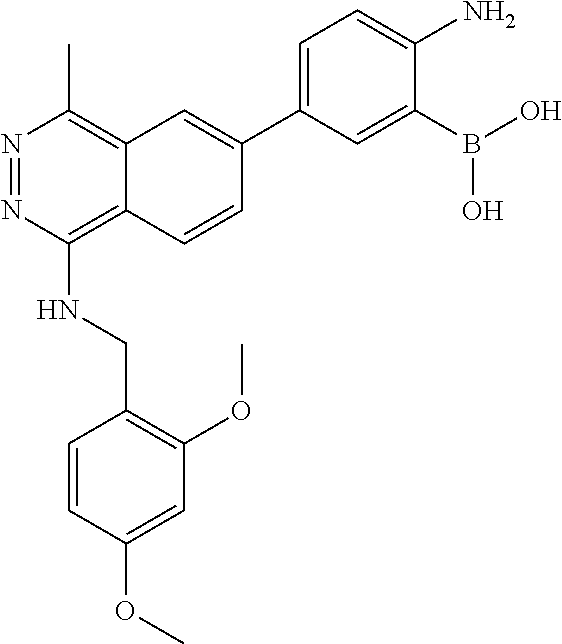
C1=C(C2=CC3=C(C)N=NC(NCC4=C(OC)C=C(OC)C=C4)=C3C=C2)C=C(B(O)O)C(N)=C1
